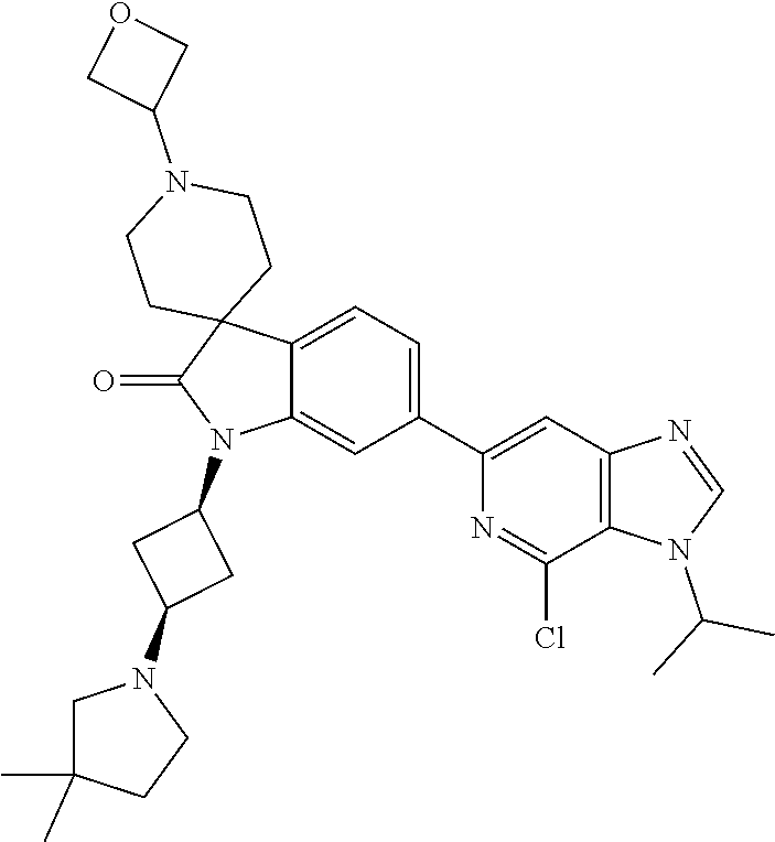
C12=CC=C(C3=CC4=C(C(Cl)=N3)N(C(C)C)C=N4)C=C1N(C1CC(N3CC(C)(C)CC3)C1)C(=O)C21CCN(C2COC2)CC1
